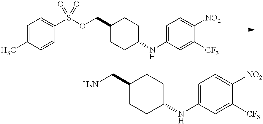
C1=C(NC2CCC(COS(C3=CC=C(C)C=C3)(=O)=O)CC2)C=C([CF3])C([NO2])=C1.C1=C(NC2CCC(CN)CC2)C=C([CF3])C([NO2])=C1
